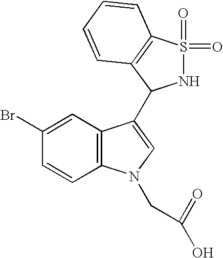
C1(Br)=CC2=C(C=C1)N(CC(=O)O)C=C2C1NS(=O)(=O)C2=C1C=CC=C2
